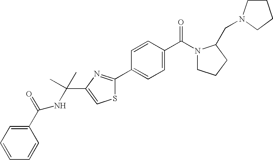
C1=C(C(N2CCCC2CN2CCCC2)=O)C=CC(C2=NC(C(NC(=O)C3=CC=CC=C3)(C)C)=CS2)=C1
